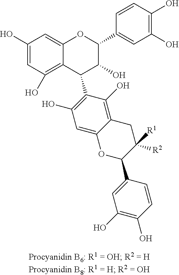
C1(O)=CC(O)=C2C(=C1)OC(C1=CC(O)=C(O)C=C1)C(O)C2C1=C(O)C=C2C(=C1O)CC([R1])([R2])C(C1=CC(O)=C(O)C=C1)O2
